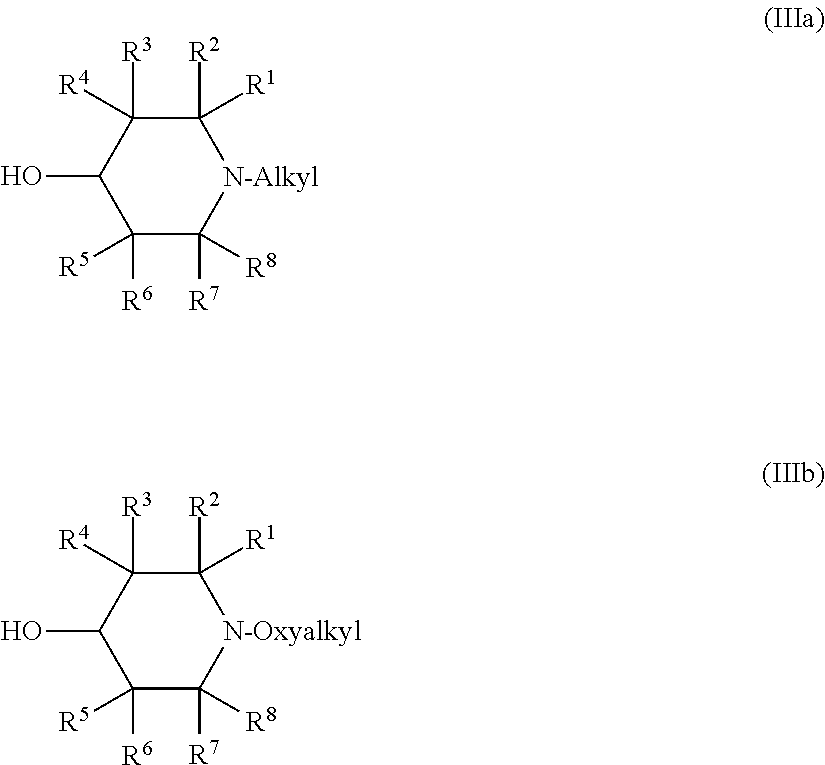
C1([R6])([R5])C([R7])([R8])[N-Alkyl]C([R2])([R1])C([R3])([R4])C1O.C1([R6])([R5])C([R7])([R8])[N-Oxyalkyl]C([R2])([R1])C([R3])([R4])C1O
